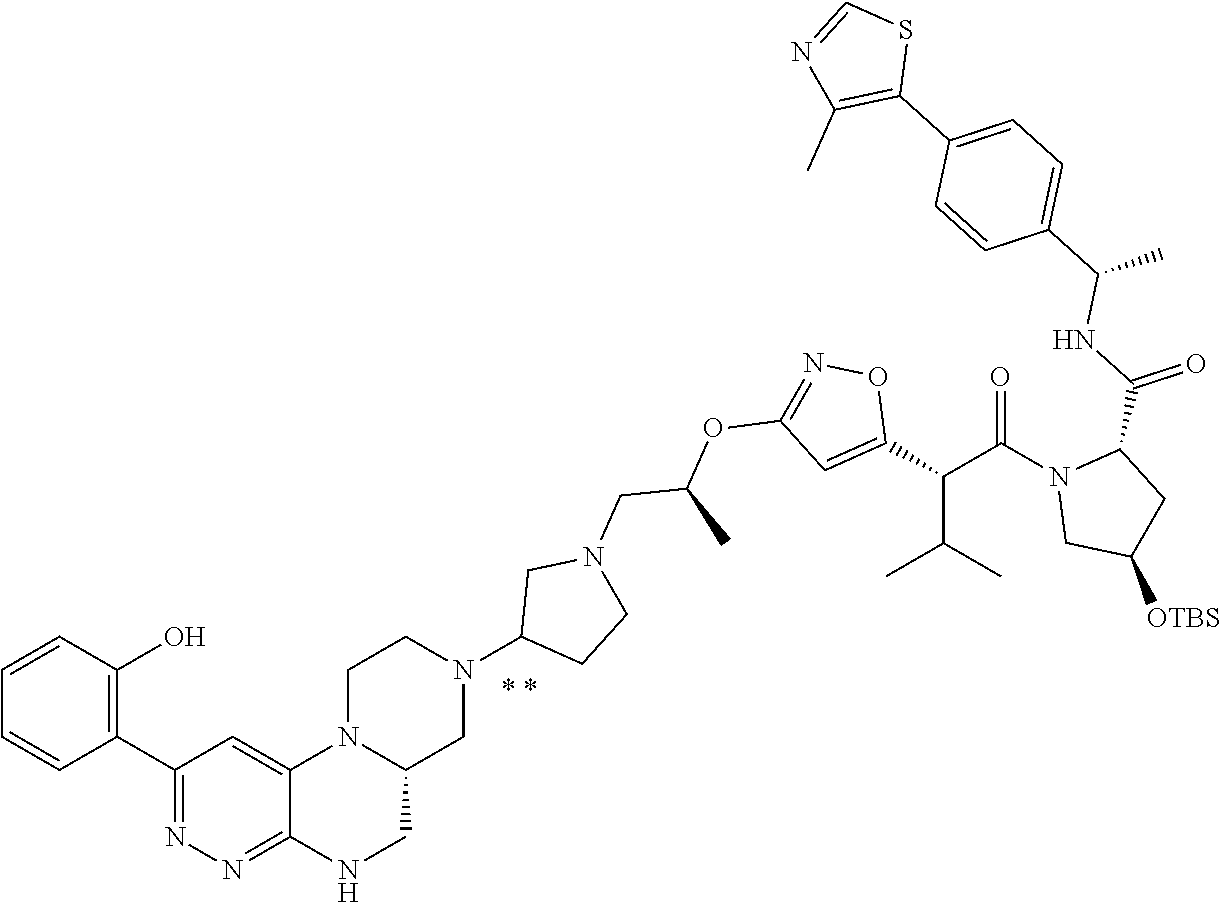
C1(C(C(N2CC([OTBS])CC2C(=O)NC(C)C2=CC=C(C3=C(C)N=CS3)C=C2)=O)C(C)C)=CC(OC(C)CN2CC(N3CCN4C(C3)CNC3=NN=C(C5=C(O)C=CC=C5)C=C43)CC2)=NO1
